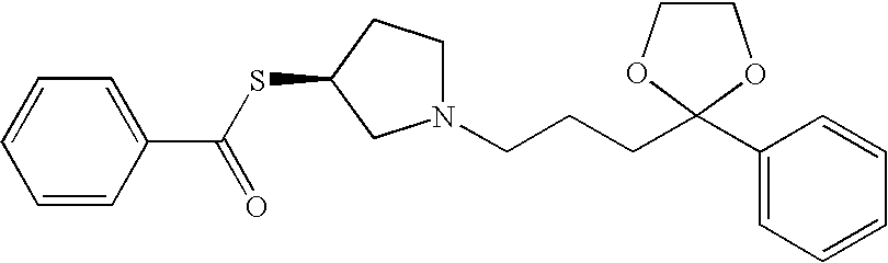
C1=CC=C(C(SC2CN(CCCC3(C4=CC=CC=C4)OCCO3)CC2)=O)C=C1
